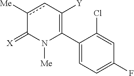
C1(C2=C([Y])cc([Me])C(=[X])N2[Me])=CC=C(F)C=C1Cl
